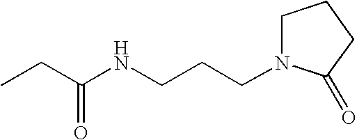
CCC(NCCCN1CCCC1=O)=O
